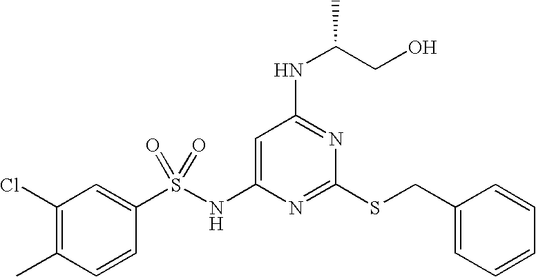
C1=C(NS(C2=CC(Cl)=C(C)C=C2)(=O)=O)N=C(SCC2=CC=CC=C2)N=C1NC(CO)C
